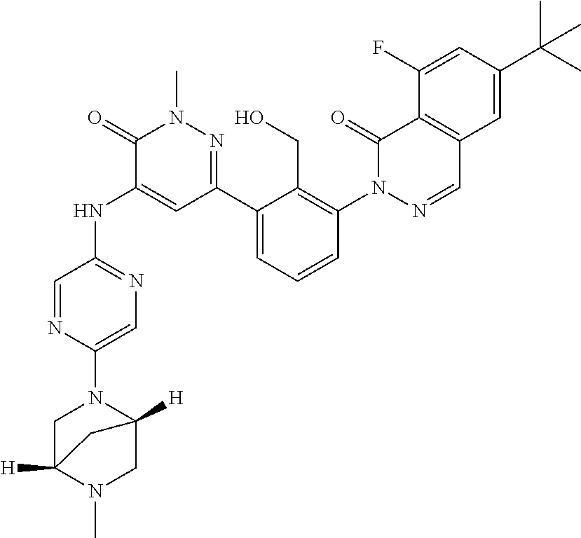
C1=C(N2CC3([H])N(C)CC2([H])C3)N=CC(NC2=CC(C3=CC=CC(N4N=CC5=C(C4=O)C(F)=CC(C(C)(C)C)=C5)=C3CO)=NN(C)C2=O)=N1
